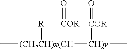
C[(CH2CH)x(CH]([CH)y](C)[COR]=O)([R])[COR]=O
